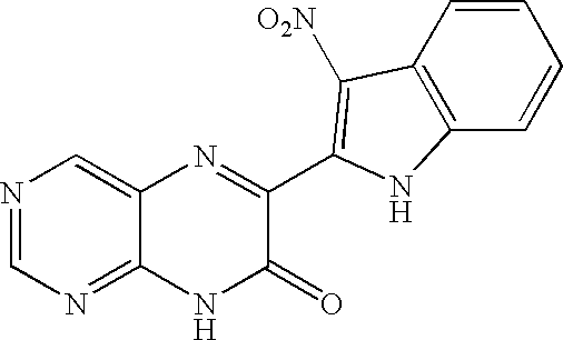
N1=C2C(=CN=C1)N=C(C1=C([O2N])C3=C(C=CC=C3)N1)C(=O)N2
